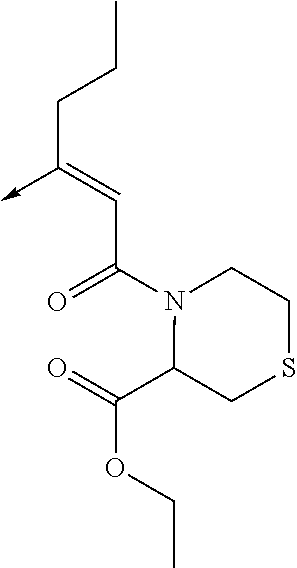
C(C(N1C(C(=O)OCC)CSCC1)=O)=C(CCC)->C
